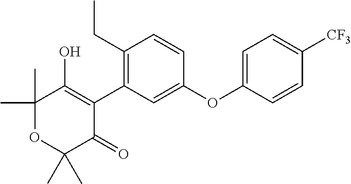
C1(C2=C(CC)C=CC(OC3=CC=C([CF3])C=C3)=C2)=C(O)C(C)(C)OC(C)(C)C1=O
